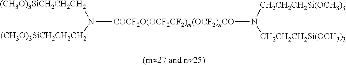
N([COCF2O(OCF2CF2)m(OCF2)nCO]N([CH2CH2CH2Si(OCH3)3])[CH2CH2CH2Si(OCH3)3])([(CH3O)3SiCH2CH2CH2])[(CH3O)3SiCH2CH2CH2]
